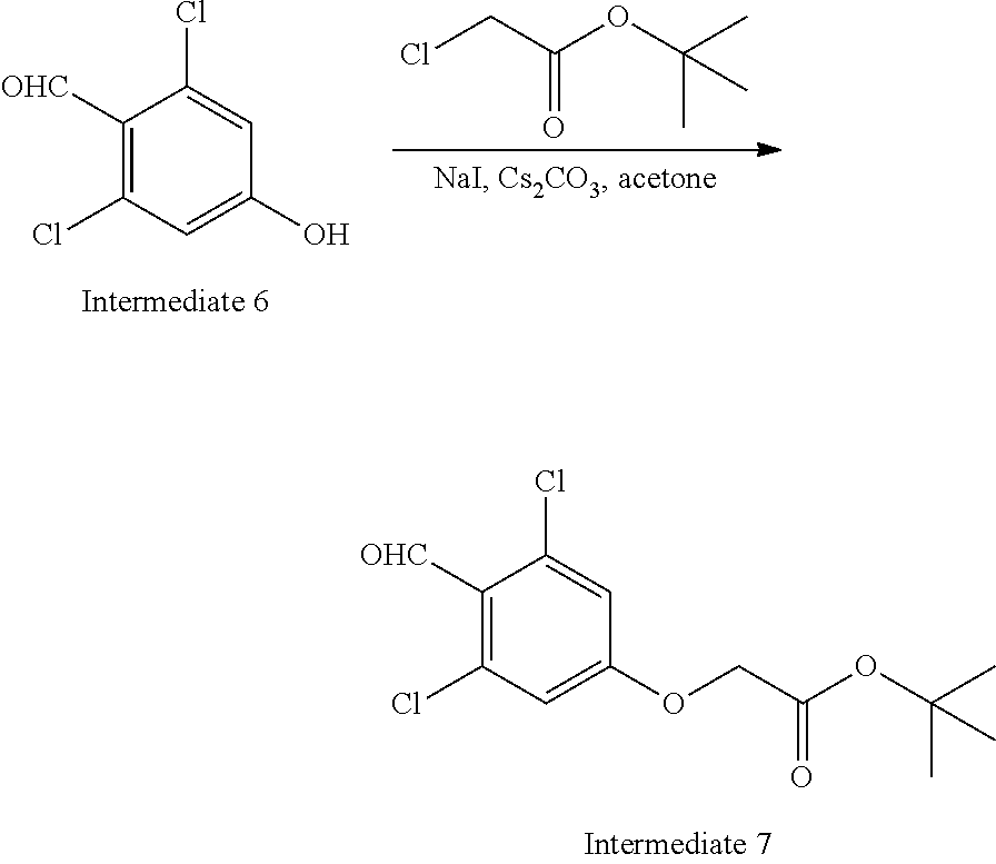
C1([OHC])=C(Cl)C=C(O)C=C1Cl.C(=O)(CCl)OC(C)(C)C.C1([OHC])=C(Cl)C=C(OCC(=O)OC(C)(C)C)C=C1Cl
